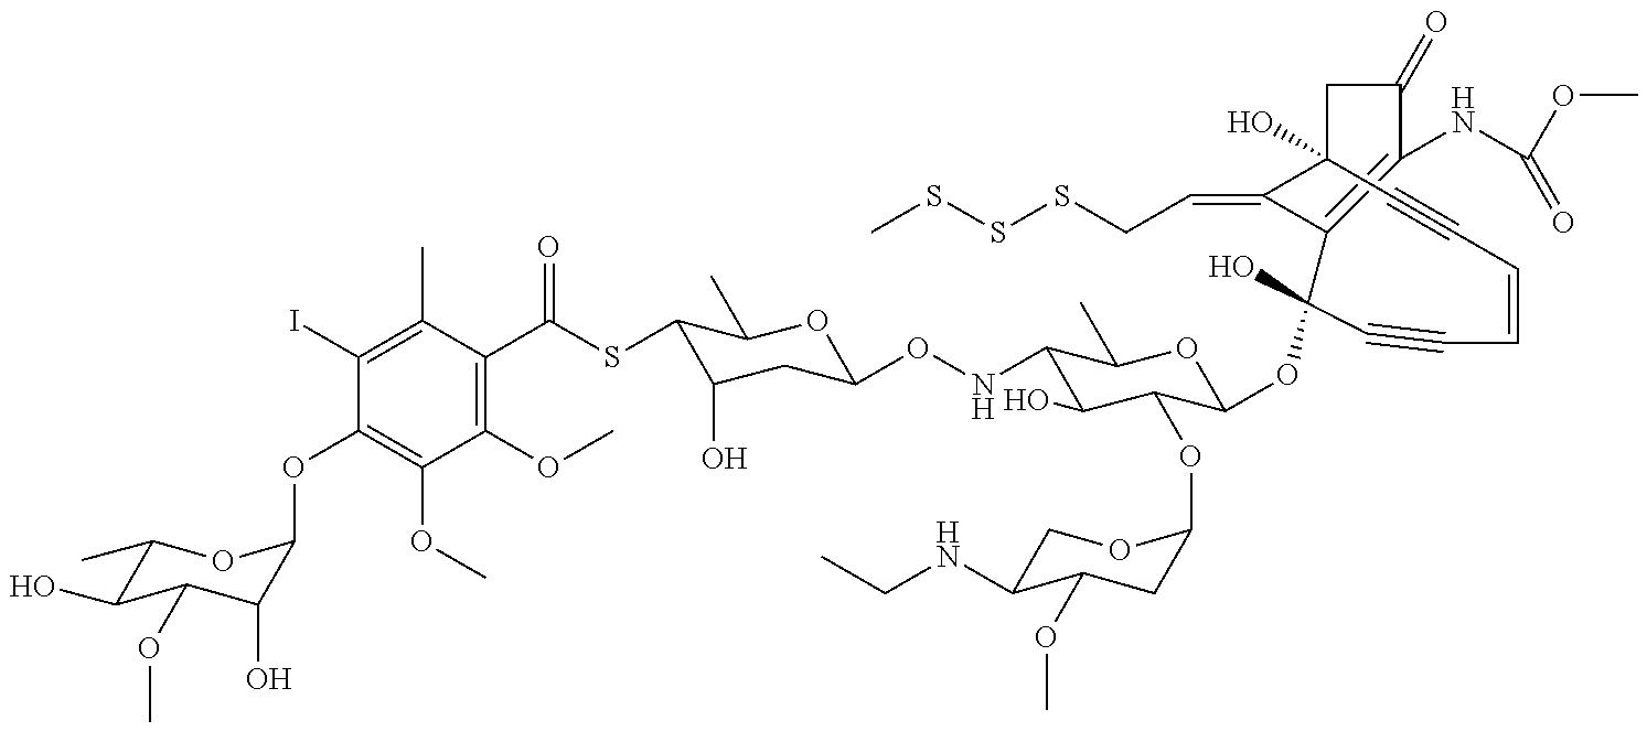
C1(C)C(O)C(OC)C(O)C(OC2=C(OC)C(OC)=C(C(=O)SC3C(O)CC(ONC4C(O)C(OC5CC(OC)C(NCC)CO5)C(OC5(O)C6=C(NC(OC)=O)C(=O)CC(O)(C6=CCSSSC)C#CC=CC#C5)OC4C)OC3C)C(C)=C2I)O1
